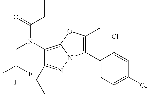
C1(N(C(CC)=O)CC(F)(F)F)=C2N(N=C1CC)C(C1=CC=C(Cl)C=C1Cl)=C(C)O2
